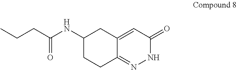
C(CC(NC1CC2=CC(=O)NN=C2CC1)=O)C
